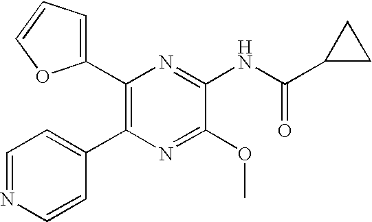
C1(C2=C(C3=CC=NC=C3)N=C(OC)C(NC(C3CC3)=O)=N2)=CC=CO1
